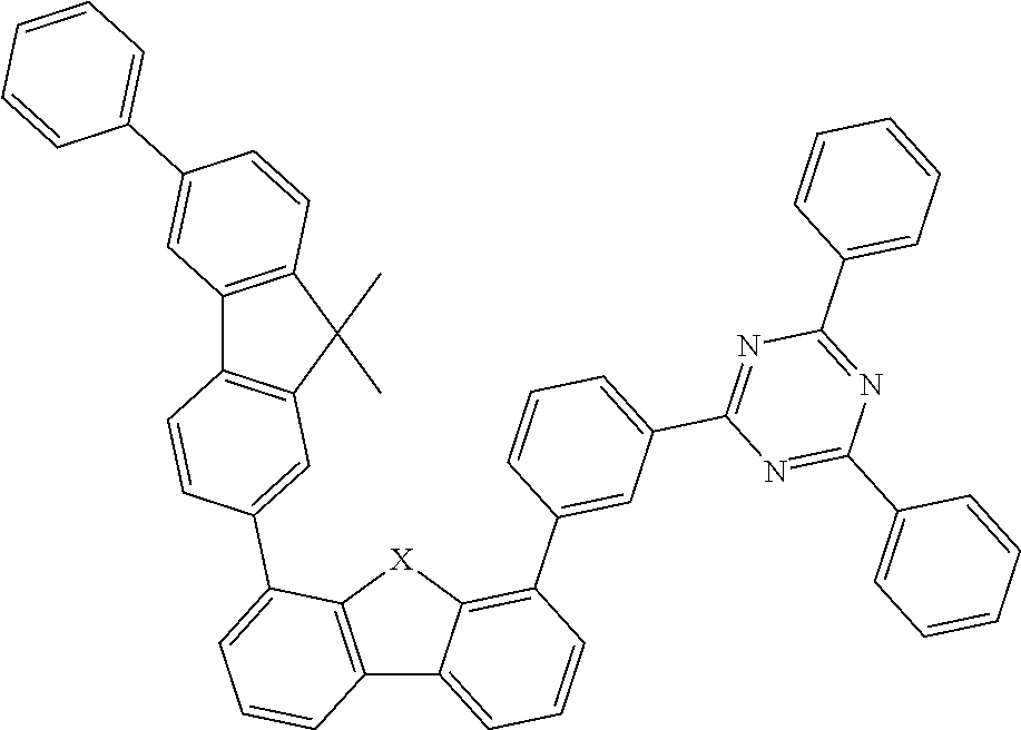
C12=C([X]C3=C(C4=CC(C5=NC(C6=CC=CC=C6)=NC(C6=CC=CC=C6)=N5)=CC=C4)C=CC=C13)C(C1=CC3=C(C4=C(C=CC(C5=CC=CC=C5)=C4)C3(C)C)C=C1)=CC=C2
